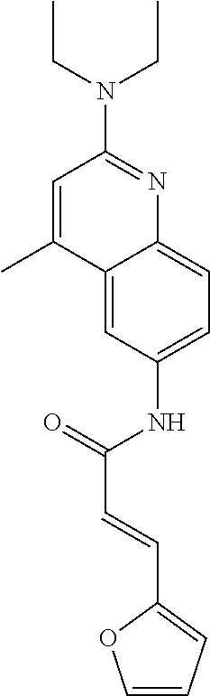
C1=CC=C(C=CC(=O)NC2=CC=C3C(=C2)C(C)=CC(N(CC)CC)=N3)O1
